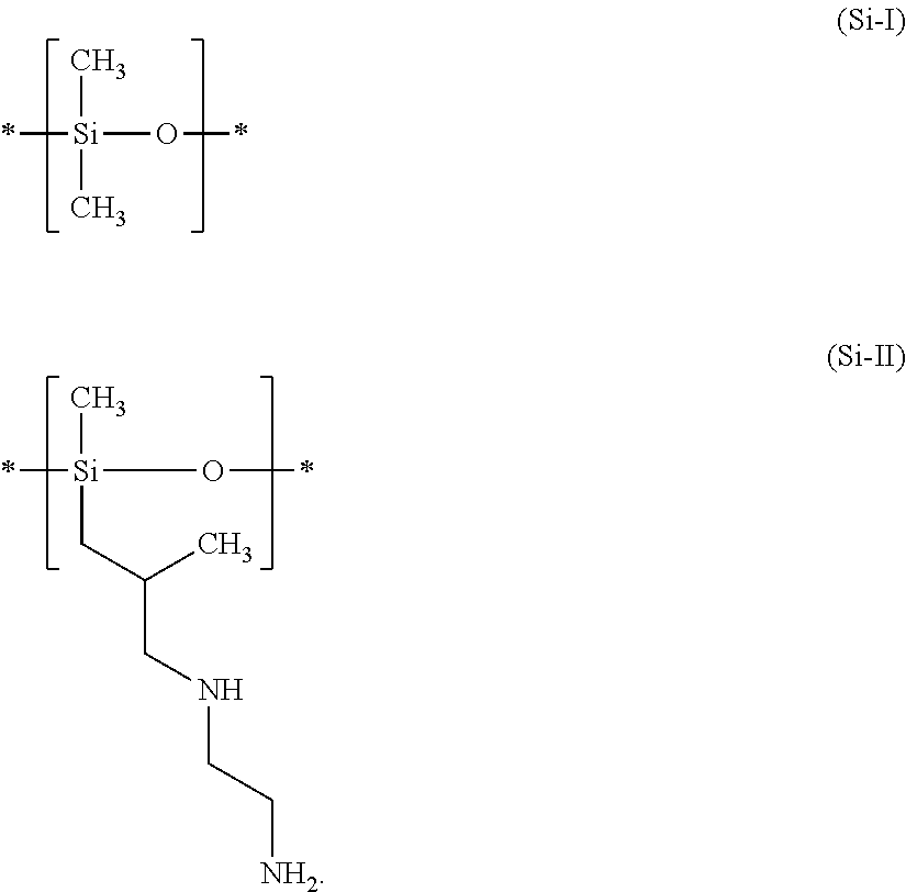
*[Si](C)(C)O*.*[Si](C)(CC(C)CNCC[NH2])O*
